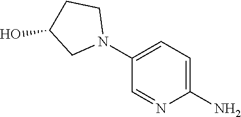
C1=NC(N)=CC=C1N1CCC(O)C1
